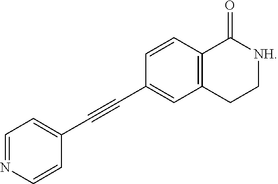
C1(C#CC2=CC=NC=C2)=CC2=C(C=C1)C(=O)[NH]CC2
